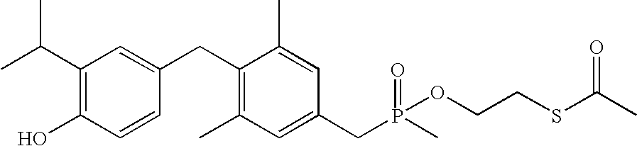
C1(C(C)C)=C(O)C=CC(CC2=C(C)C=C(CP(C)(=O)OCCSC(C)=O)C=C2C)=C1
